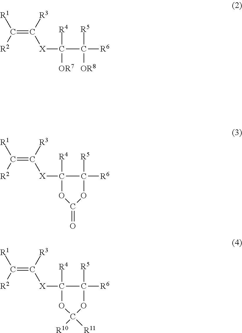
C(=C([R3])[X]C(C([R6])([R5])[OR8])([R4])[OR7])([R2])[R1].C(=C([R3])[X]C1([R4])C([R6])([R5])OC(=O)O1)([R2])[R1].C(=C([R3])[X]C1([R4])C([R6])([R5])OC([R10])([R11])O1)([R2])[R1]
